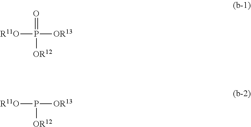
O=P([OR12])([OR13])[R11O].P([OR12])([OR13])[R11O]
